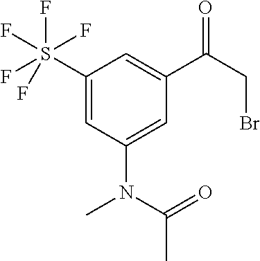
C1(S(F)(F)(F)(F)F)=CC(N(C)C(=O)C)=CC(C(CBr)=O)=C1
